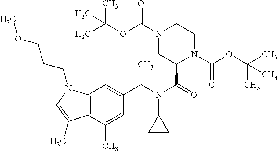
C(N(C(=O)C1N(C(OC(C)(C)C)=O)CCN(C(OC(C)(C)C)=O)C1)C1CC1)(C)C1=CC2=C(C(C)=C1)C(C)=CN2CCCOC
